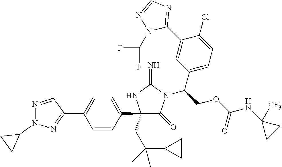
C1(C2=CC=C(C3=NN(C4CC4)N=C3)C=C2)(CC(C2CC2)(C)C)C(=O)N(C(COC(NC2([CF3])CC2)=O)C2=CC=C(Cl)C(C3=NC=NN3C(F)F)=C2)C(=N)N1
